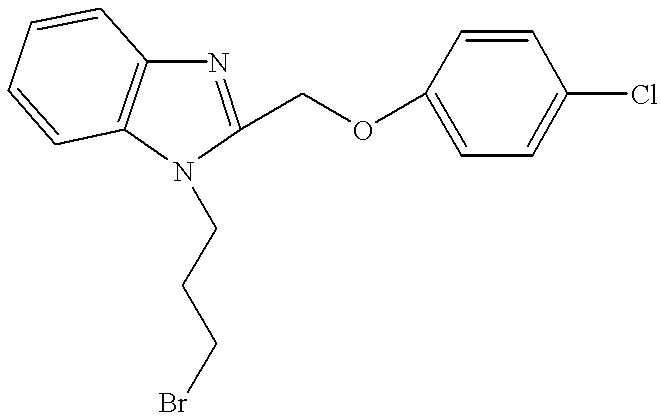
N1(CCCBr)C(COC2=CC=C(Cl)C=C2)=NC2=C1C=CC=C2
